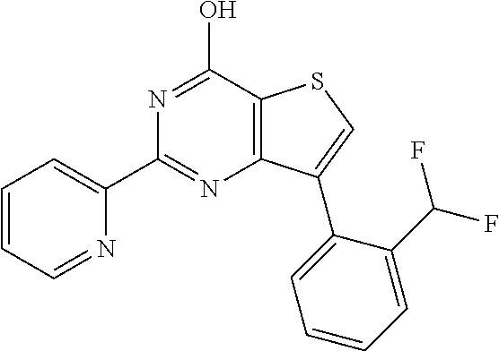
C12=C(C(O)=NC(C3=CC=CC=N3)=N1)SC=C2C1=CC=CC=C1C(F)F
